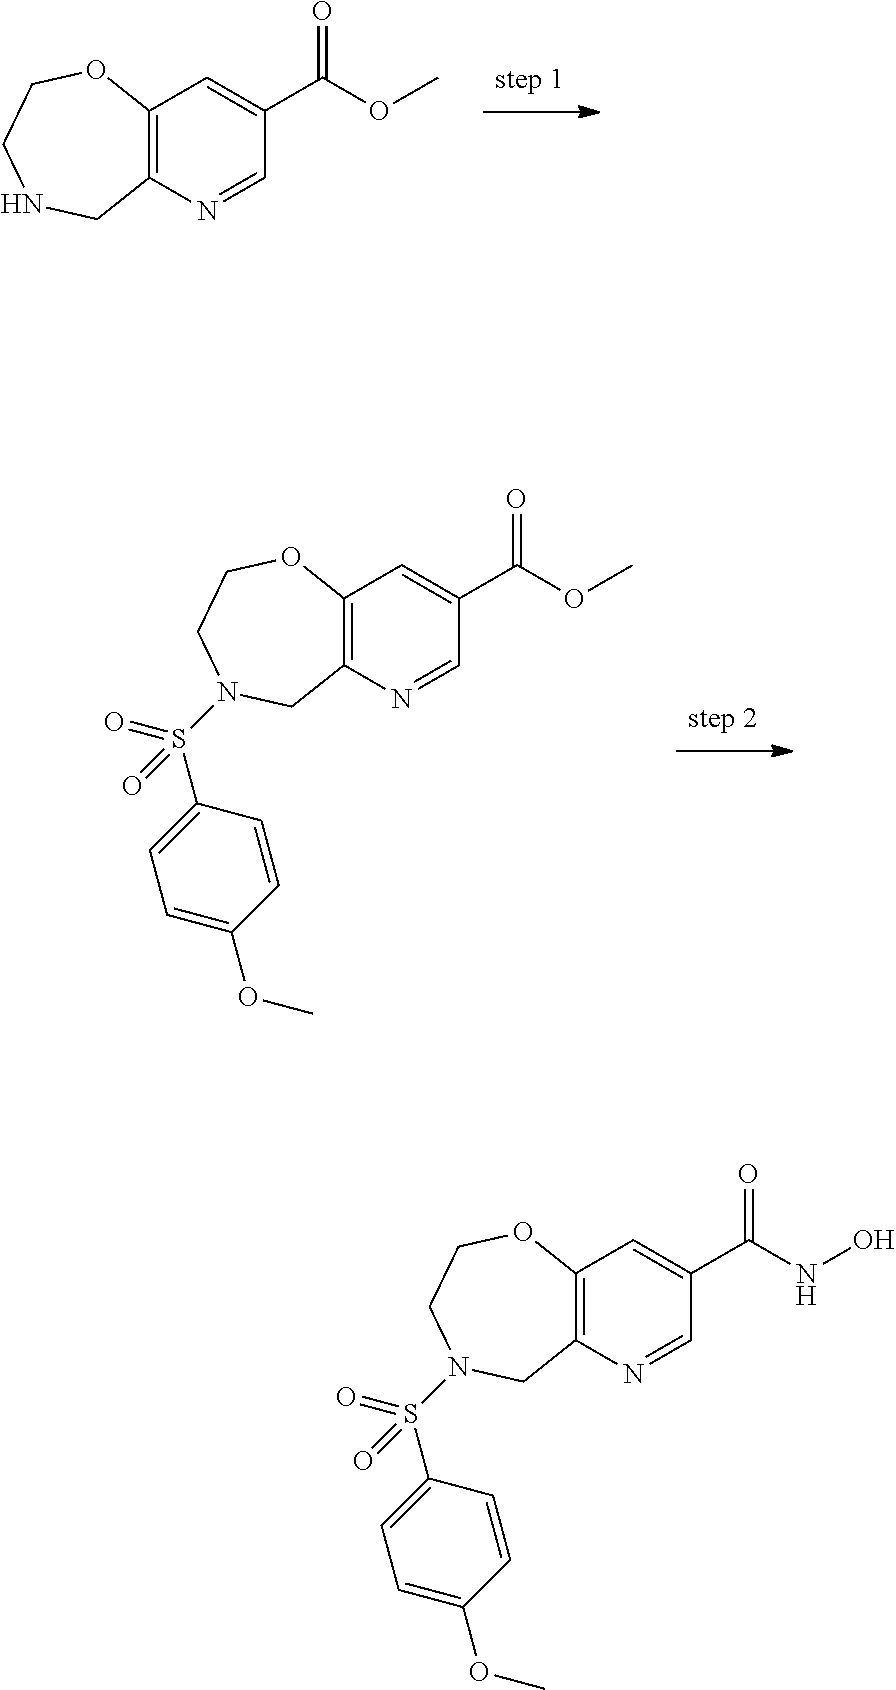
C12=C(N=CC(C(OC)=O)=C1)CNCCO2.C12=C(N=CC(C(NO)=O)=C1)CN(S(=O)(C1=CC=C(OC)C=C1)=O)CCO2.C12=C(N=CC(C(OC)=O)=C1)CN(S(=O)(C1=CC=C(OC)C=C1)=O)CCO2
